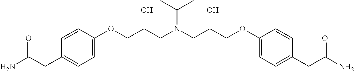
NC(CC1=CC=C(OCC(CN(CC(COC2=CC=C(CC(N)=O)C=C2)O)C(C)C)O)C=C1)=O
